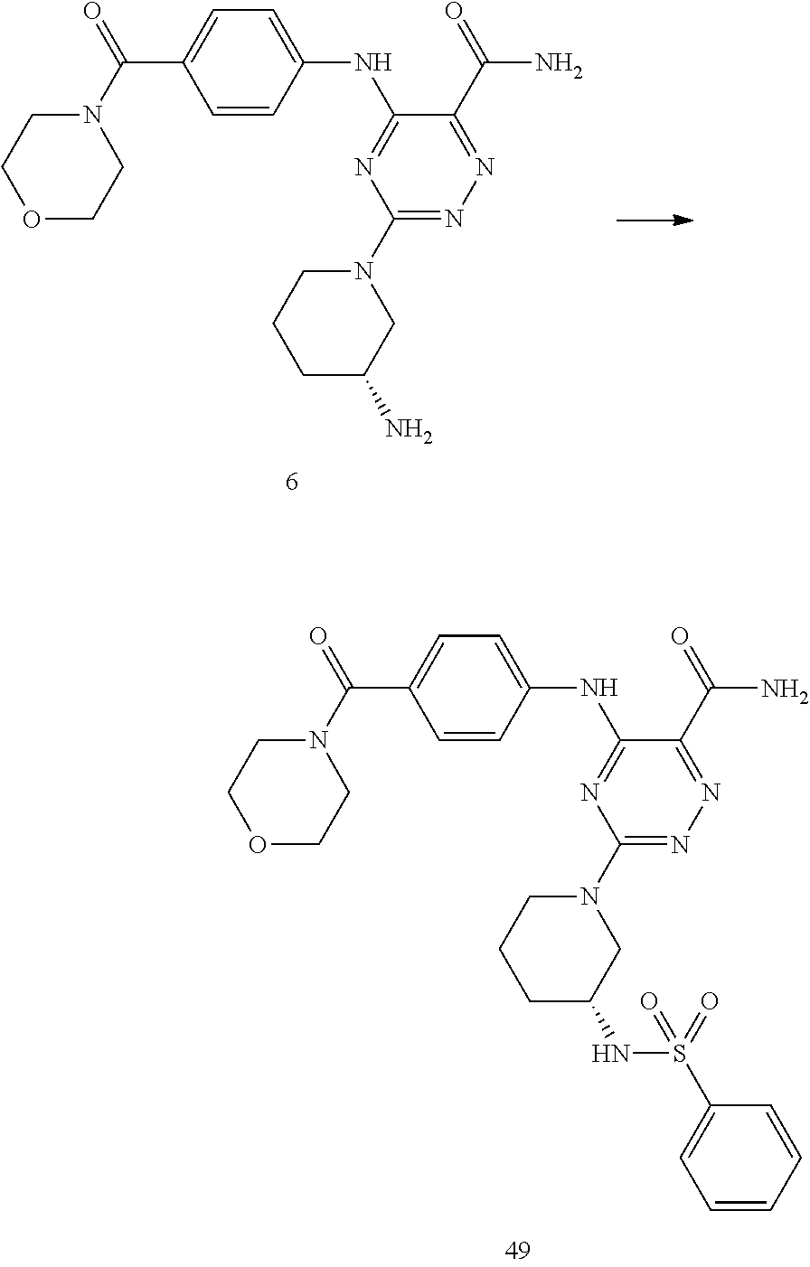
C1=CC(NC2=NC(N3CCCC(N)C3)=NN=C2C(=O)N)=CC=C1C(N1CCOCC1)=O.C1=CC(NC2=NC(N3CCCC(NS(C4=CC=CC=C4)(=O)=O)C3)=NN=C2C(=O)N)=CC=C1C(N1CCOCC1)=O
